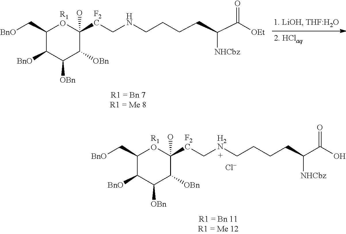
C1(C[BnO])C([BnO])C([OBn])C([OBn])C(O)([F2C]CNCCCCC(C([OEt])=O)[NHCbz])[R1O]1.C1(C[BnO])C([BnO])C([OBn])C([OBn])C(O)([F2C]C[H2N]CCCCC(C(O)=O)[NHCbz])[R1O]1.[Cl-]
